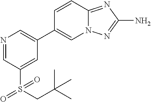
N1=CC(S(CC(C)(C)C)(=O)=O)=CC(C2=CN3C(=NC(N)=N3)C=C2)=C1
